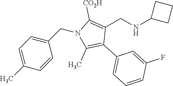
C1=C(C)C=CC(CN2C(C)=C(C3=CC=CC(F)=C3)C(CNC3CCC3)=C2[CO2H])=C1
